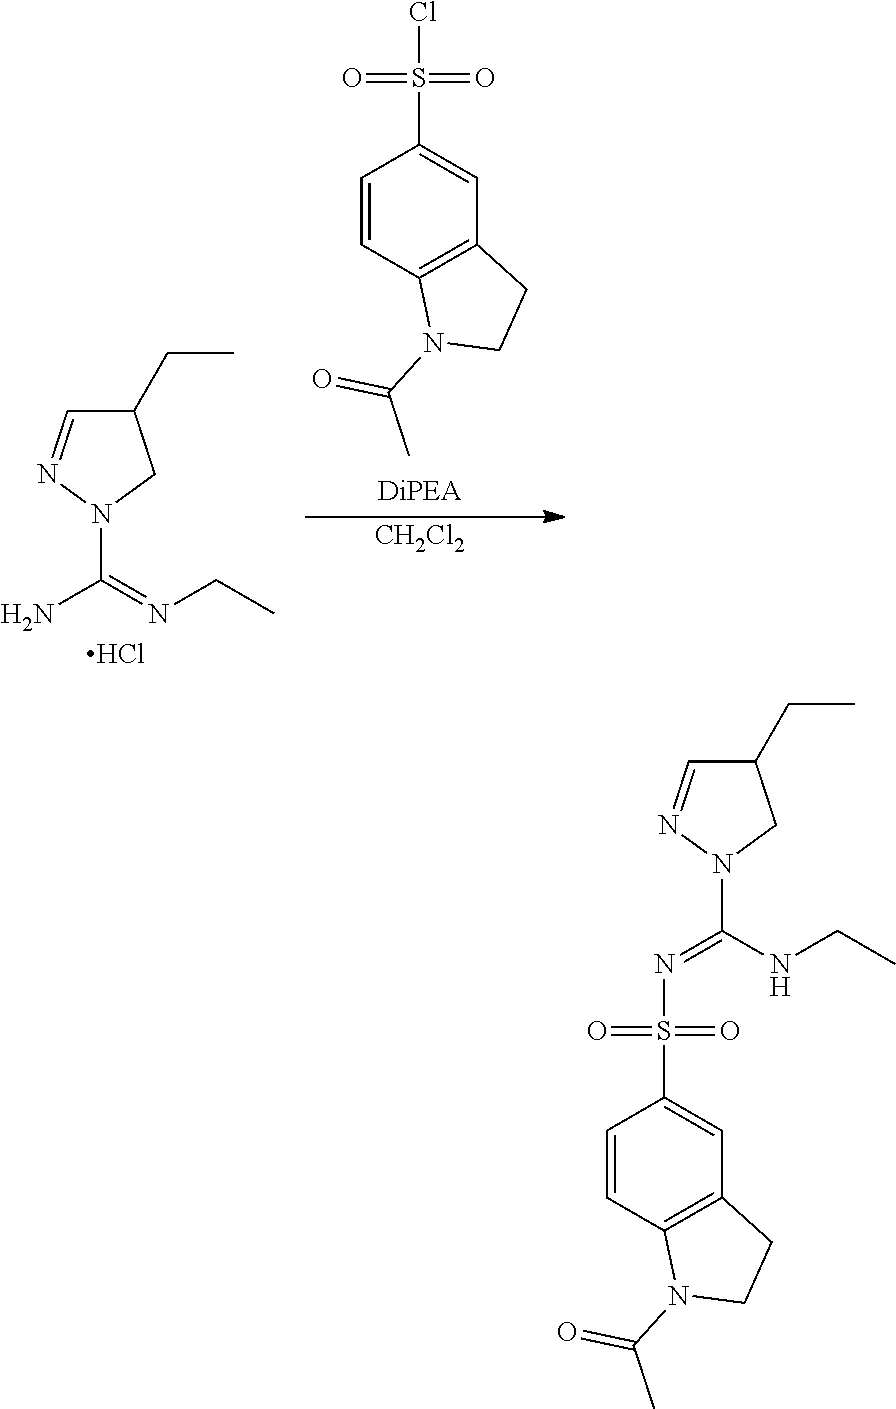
C1(CC)C=NN(C(N)=NCC)C1.Cl.ClS(C1=CC2=C(C=C1)N(C(C)=O)CC2)(=O)=O.[CH2Cl2].C1=CC2=C(C=C1S(N=C(NCC)N1CC(CC)C=N1)(=O)=O)CCN2C(C)=O
